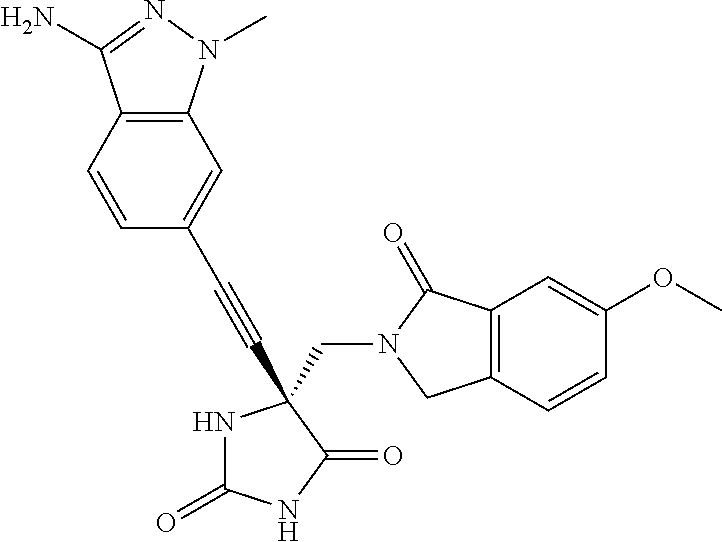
N1C(=O)NC(=O)C1(CN1C(=O)C2=C(C1)C=CC(OC)=C2)C#CC1=CC2=C(C=C1)C(N)=NN2C
